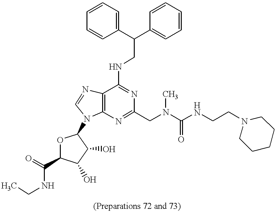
C1(C(C2=CC=CC=C2)CNC2=NC(CN(C(NCCN3CCCCC3)=O)C)=NC3=C2N=CN3C2OC(C(=O)NCC)C(O)C2O)=CC=CC=C1
